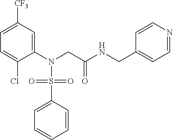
C1(N(CC(NCC2=CC=NC=C2)=O)S(C2=CC=CC=C2)(=O)=O)=CC([CF3])=CC=C1Cl
